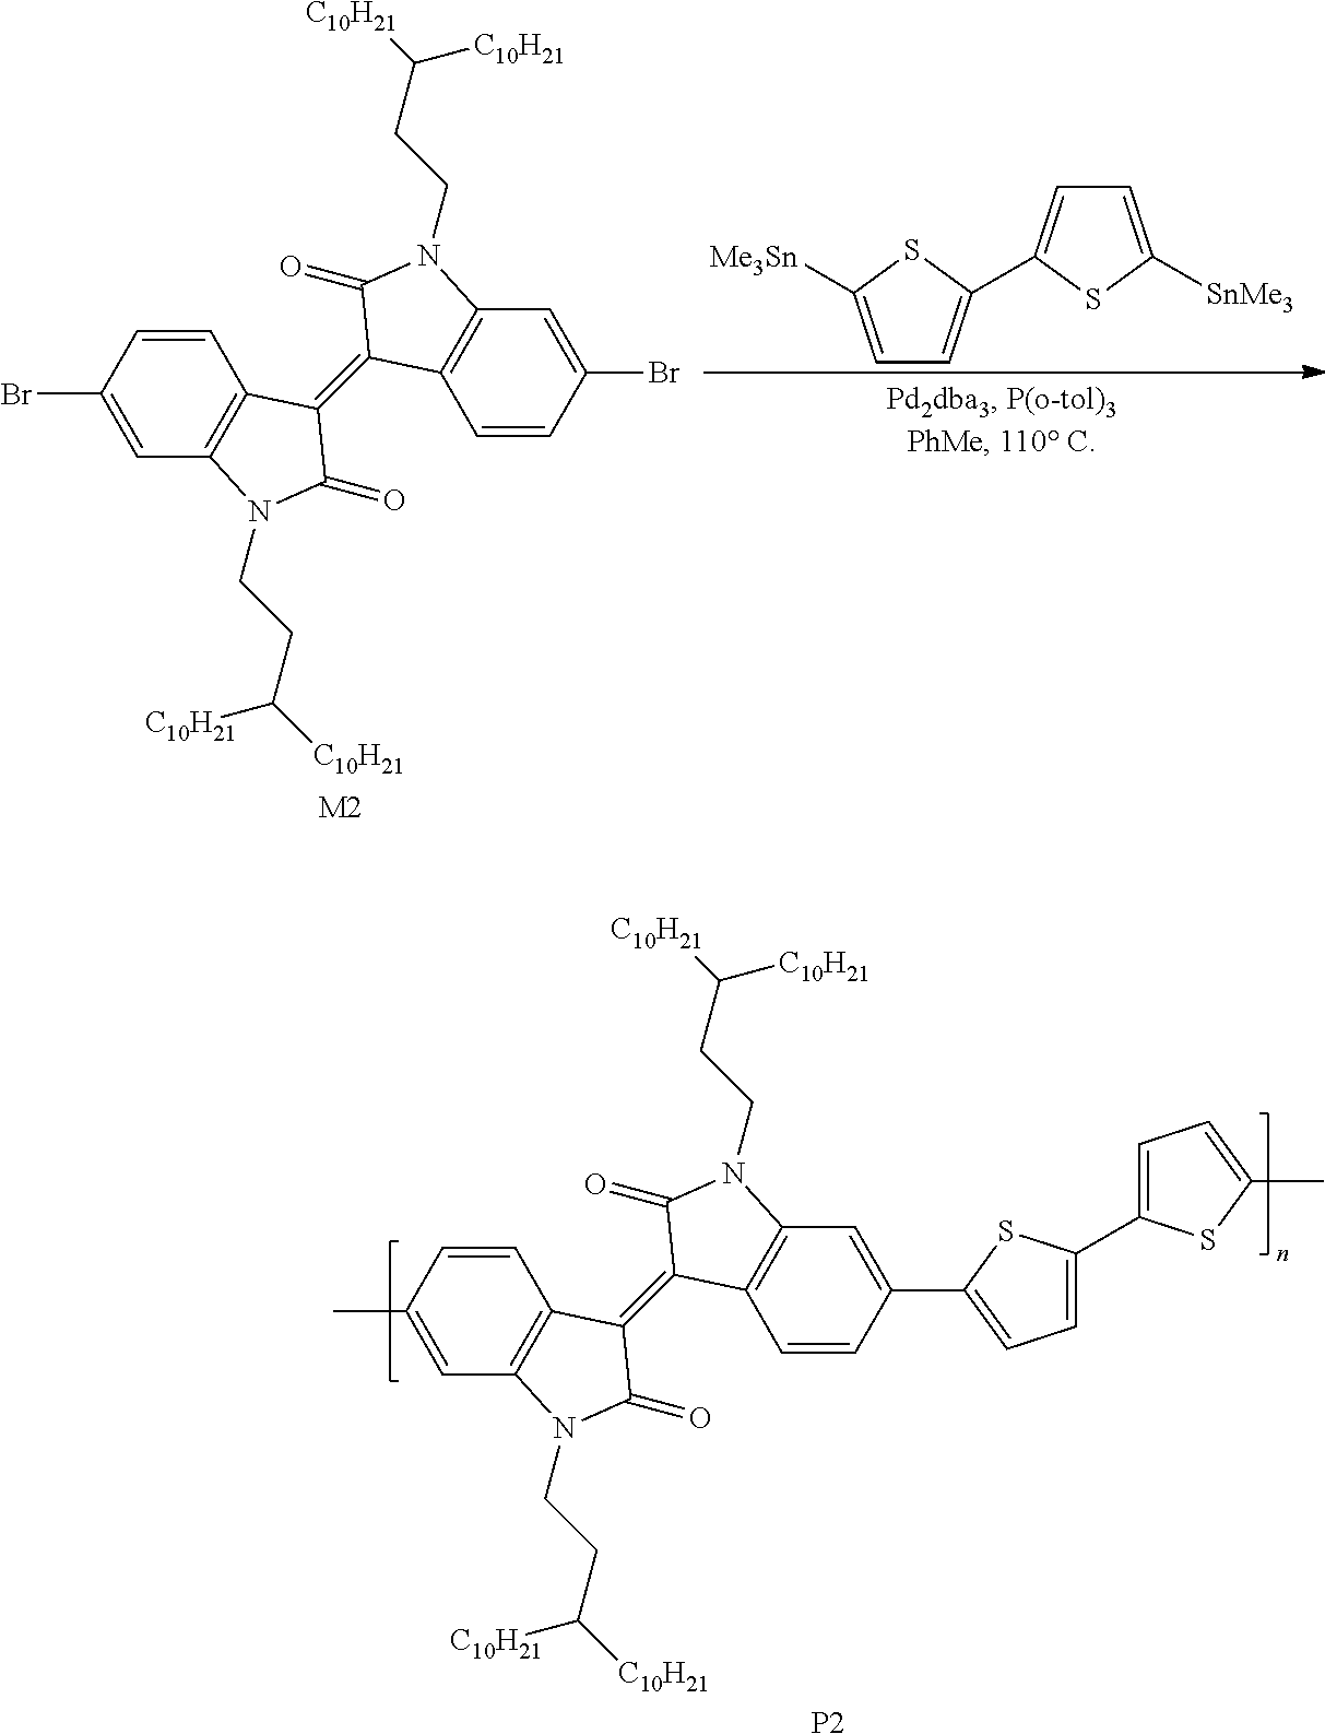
C1=CC(Br)=CC2=C1C(=C1C3=C(C=C(Br)C=C3)N(CCC([C10H21])[C10H21])C1=O)C(=O)N2CCC([C10H21])[C10H21].C1=C([Me3Sn])SC(C2=CC=C([SnMe3])S2)=C1.[M2].C1=CC(C)=CC2=C1C(=C1C3=C(C=C(C4=CC=C(C5=CC=C(C)S5)S4)C=C3)N(CCC([C10H21])[C10H21])C1=O)C(=O)N2CCC([C10H21])[C10H21].[P2]
